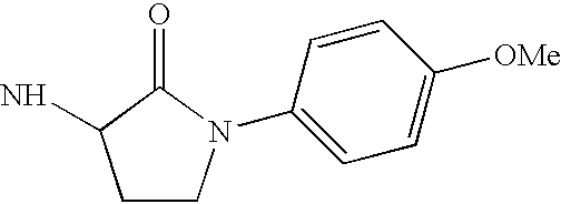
C1CN(C2=CC=C([OMe])C=C2)C(=O)C1N
